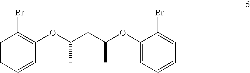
C1(OC(CC(OC2=CC=CC=C2Br)C)C)=C(Br)C=CC=C1
